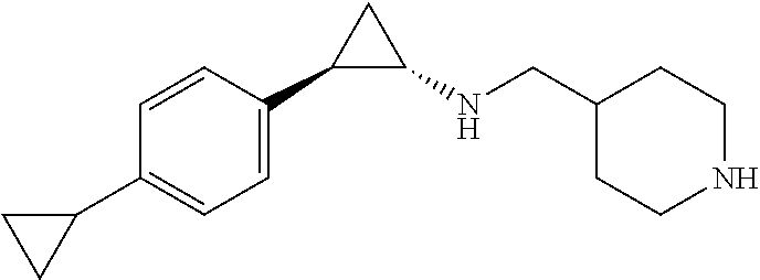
C1=CC(C2CC2)=CC=C1C1C(NCC2CCNCC2)C1
